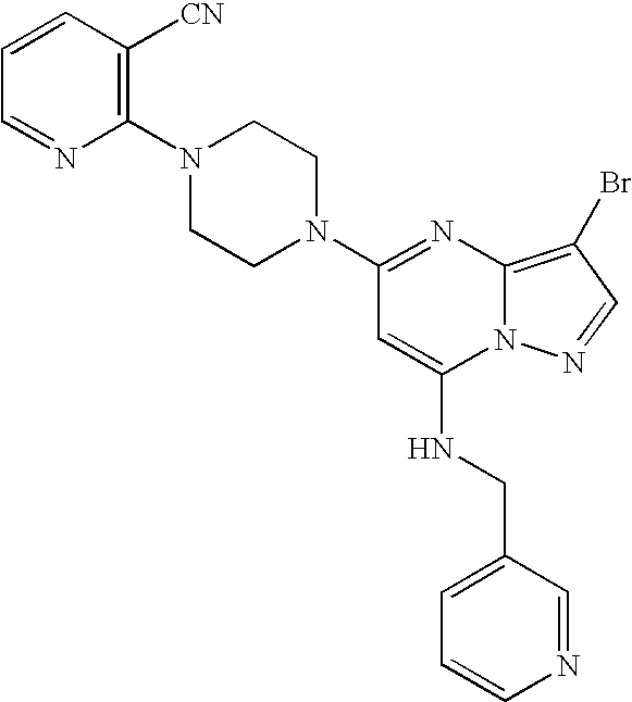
C1=CN=CC(CNC2=CC(N3CCN(C4=C([CN])C=CC=N4)CC3)=NC3=C(Br)C=NN23)=C1
